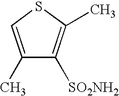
S1C=C(C)C([SO2NH2])=C1C
